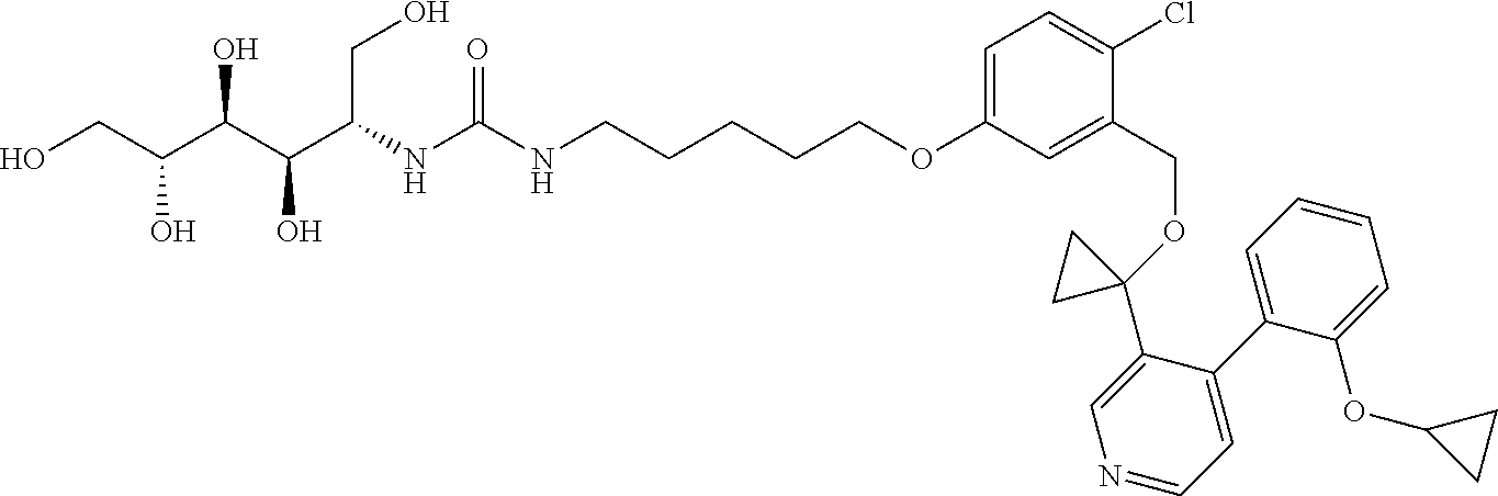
OCC(C(C(C(NC(NCCCCCOC1=CC=C(Cl)C(COC2(C3=CN=CC=C3C3=CC=CC=C3OC3CC3)CC2)=C1)=O)CO)O)O)O
